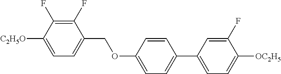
C1(F)=C(F)C([C2H5O])=CC=C1COC1=CC=C(C2=CC=C([OC2H5])C(F)=C2)C=C1
